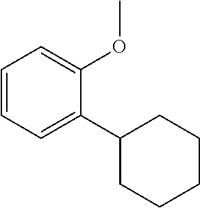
C1=CC=C(C2CCCCC2)C(OC)=C1
